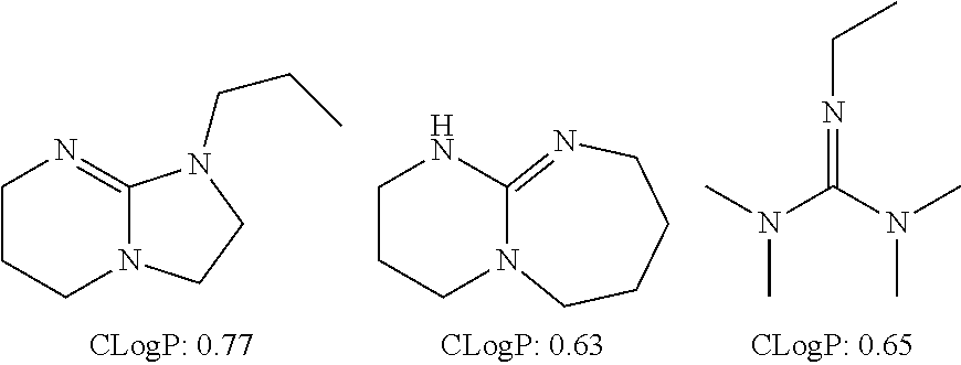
C1CCN2C(=N1)N(CCC)CC2.C1CCN2C(=NCCCC2)N1.N(=C(N(C)C)N(C)C)CC
